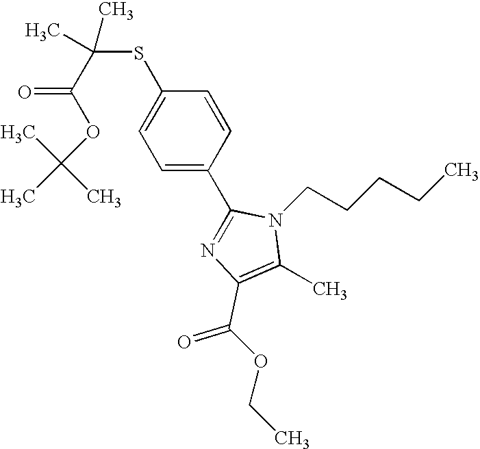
O(C(C(SC1=CC=C(C2=NC(C(OCC)=O)=C(C)N2CCCCC)C=C1)(C)C)=O)C(C)(C)C
